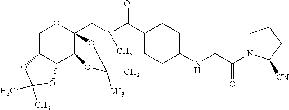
C1C2C(C3C(CN(C(C4CCC(NCC(=O)N5CCCC5[CN])CC4)=O)C)(O1)OC(C)(C)O3)OC(C)(C)O2
